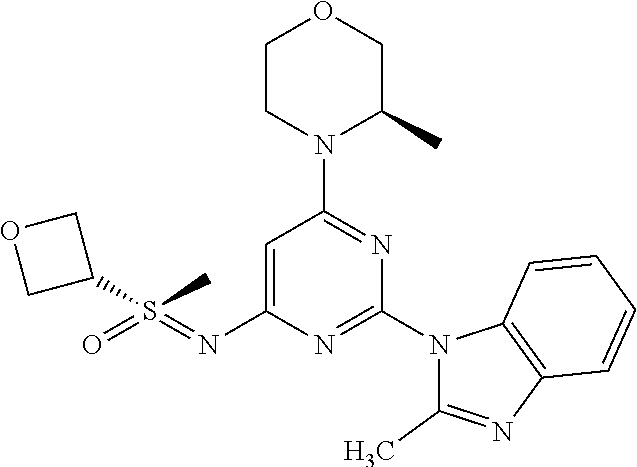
C1CN(C2=NC(N3C(C)=NC4=C3C=CC=C4)=NC(N=S(=O)(C3COC3)C)=C2)C(C)CO1
